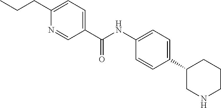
C1(CCC)=CC=C(C(NC2=CC=C(C3CNCCC3)C=C2)=O)C=N1
